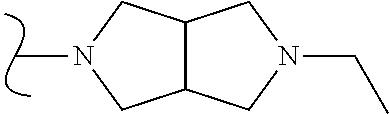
N1(C)CC2C(C1)CN(CC)C2
